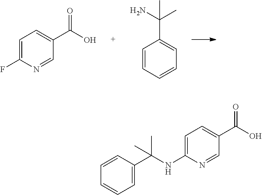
C1=C(F)N=CC(C(=O)O)=C1.C1=CC=CC=C1C(N)(C)C.C1=C(NC(C2=CC=CC=C2)(C)C)N=CC(C(=O)O)=C1
